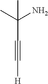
C(C(C)(N)C)#C[H]
